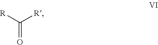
[R]C([R])=O
